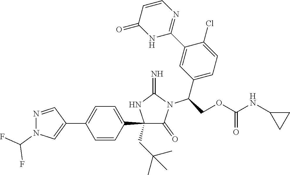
C1(C2=CC=C(C3=CN(C(F)F)N=C3)C=C2)(CC(C)(C)C)C(=O)N(C(C2=CC=C(Cl)C(C3=NC=CC(=O)N3)=C2)COC(NC2CC2)=O)C(=N)N1
